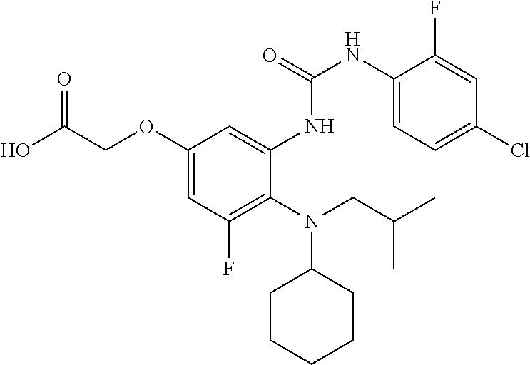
C1(OCC(O)=O)=CC(F)=C(N(CC(C)C)C2CCCCC2)C(NC(NC2=CC=C(Cl)C=C2F)=O)=C1
